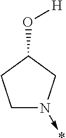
C1N(->*)CC(O[H])C1
